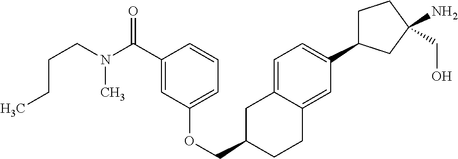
C1=C2C(=CC(C3CCC(CO)(N)C3)=C1)CCC(COC1=CC=CC(C(N(CCCC)C)=O)=C1)C2
